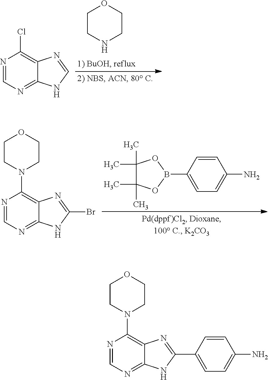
C1CNCCO1.N1=CN=C2C(=C1Cl)N=CN2.N1=CN=C2C(=C1N1CCOCC1)N=C(Br)N2.B1(C2=CC=C(N)C=C2)OC(C)(C)C(C)(C)O1.N1=CN=C2C(=C1N1CCOCC1)N=C(C1=CC=C(N)C=C1)N2
